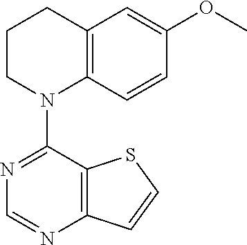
C1N(C2=NC=NC3=C2SC=C3)C2=C(C=C(OC)C=C2)CC1
